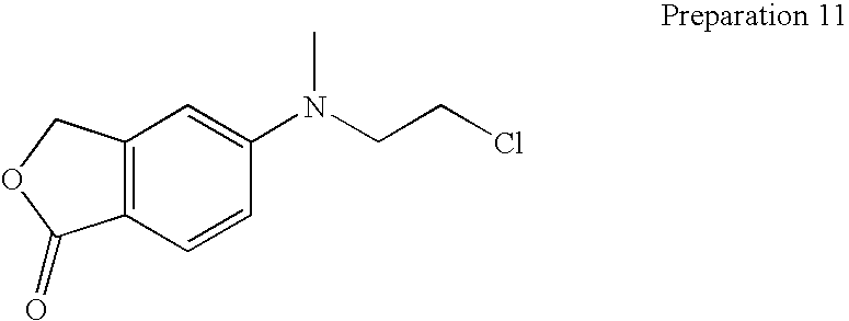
C12=C(C=CC(N(CCCl)C)=C1)C(=O)OC2
